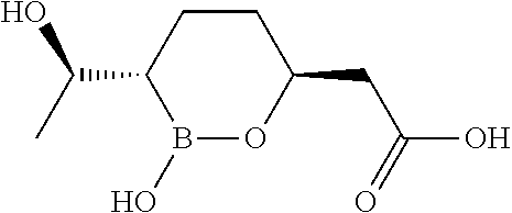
C1CC(C(O)C)B(O)OC1CC(O)=O
